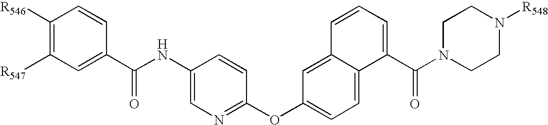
C1([R546])=C([R547])C=C(C(NC2=CN=C(OC3=CC=C4C(=C3)C=CC=C4C(N3CCN([R548])CC3)=O)C=C2)=O)C=C1
